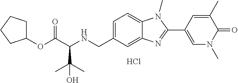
Cl.C1=C(CNC(C(OC2CCCC2)=O)C(C)(O)C)C=C2C(=C1)N(C)C(C1=CN(C)C(=O)C(C)=C1)=N2
